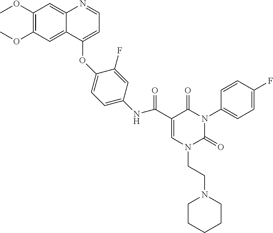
C1(OC)=C(OC)C=C2C(=C1)N=CC=C2OC1=CC=C(NC(C2=CN(CCN3CCCCC3)C(=O)N(C3=CC=C(F)C=C3)C2=O)=O)C=C1F
